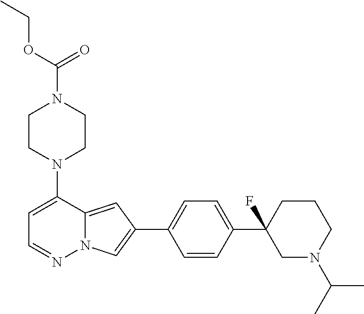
N1(C2=CC=NN3C2=CC(C2=CC=C(C4(F)CN(C(C)C)CCC4)C=C2)=C3)CCN(C(=O)OCC)CC1
